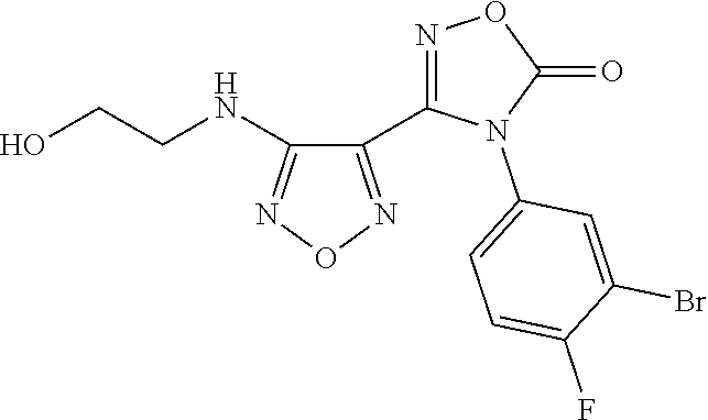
C1(C2=NOC(=O)N2C2=CC=C(F)C(Br)=C2)=NON=C1NCCO
